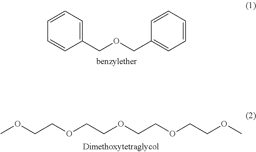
C1=CC=CC(COCC2=CC=CC=C2)=C1.COCCOCCOCCOCCOC
